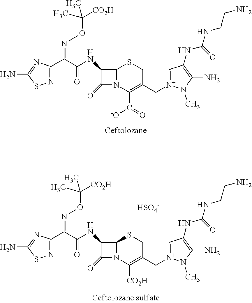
C12N(C(C([-O])=O)=C(C[N+]3=CC(NC(=O)NCCN)=C(N)N3C)CS1)C(=O)C2NC(C(C1=NSC(N)=N1)=NOC([CO2H])(C)C)=O.C12N(C([CO2H])=C(C[N+]3=CC(NC(=O)NCCN)=C(N)N3C)CS1)C(=O)C2NC(C(C1=NSC(N)=N1)=NOC([CO2H])(C)C)=O.[HSO4-]
